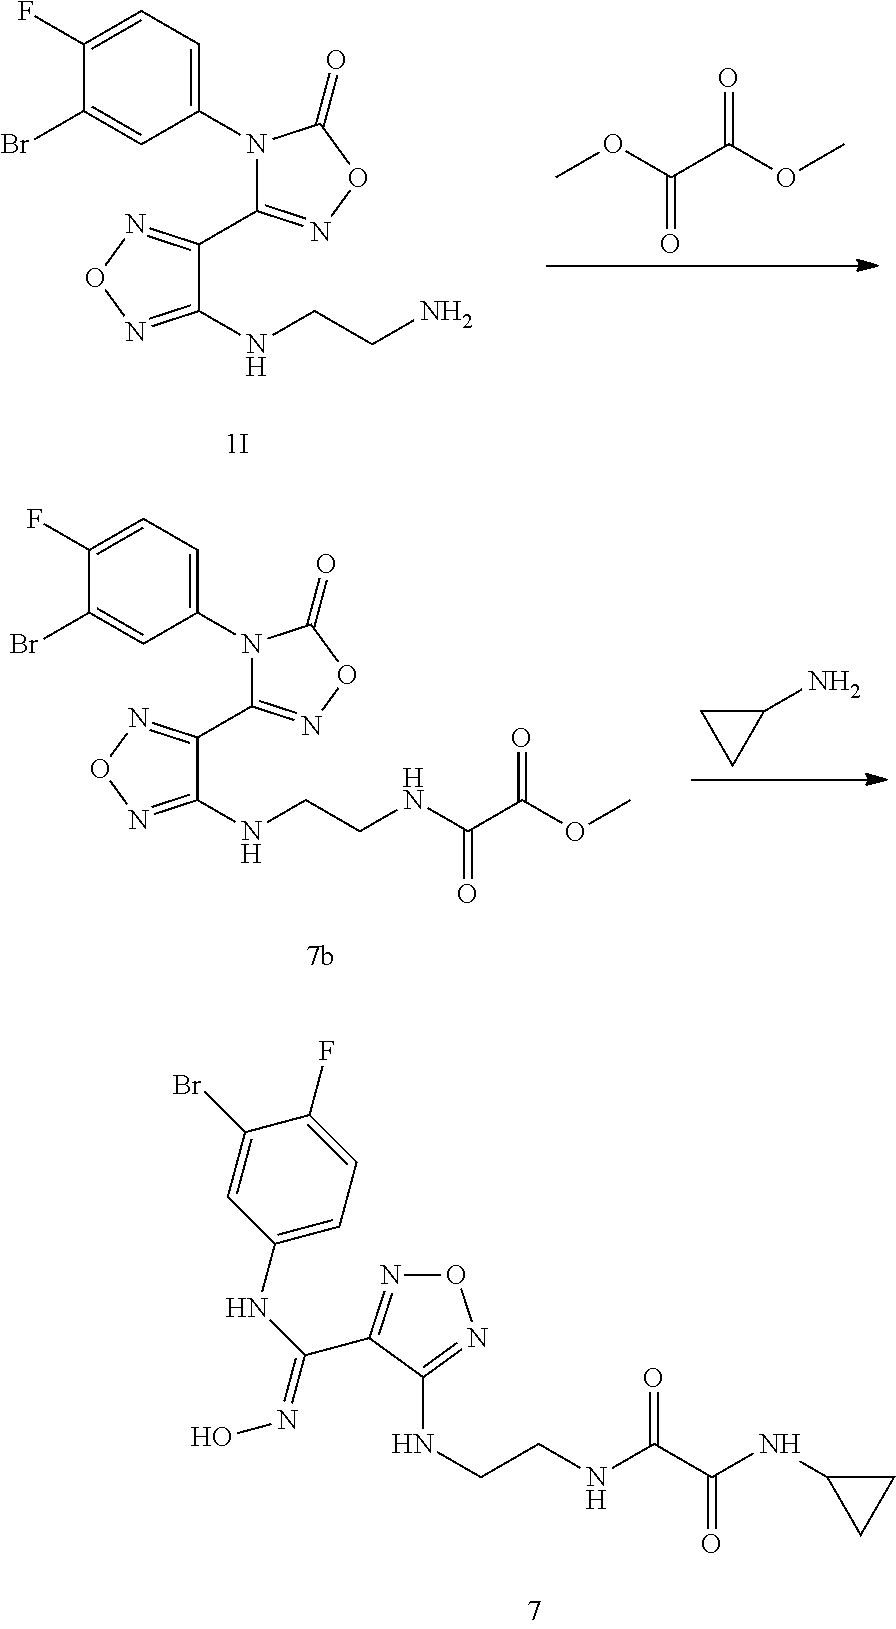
C1(N2C(C3=NON=C3NCCN)=NOC2=O)=CC=C(F)C(Br)=C1.COC(C(OC)=O)=O.C1(N2C(C3=NON=C3NCCNC(C(OC)=O)=O)=NOC2=O)=CC=C(F)C(Br)=C1.NC1CC1.C1(NC(=NO)C2=NON=C2NCCNC(C(NC2CC2)=O)=O)=CC=C(F)C(Br)=C1
